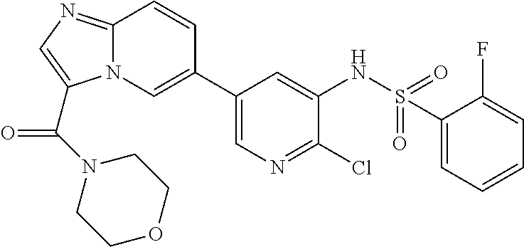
C1(C2=CN3C(=NC=C3C(N3CCOCC3)=O)C=C2)=CN=C(Cl)C(NS(=O)(=O)C2=CC=CC=C2F)=C1
